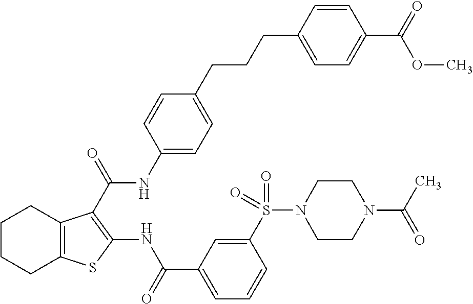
C1CCC2=C(C1)C(C(=O)NC1=CC=C(CCCC3=CC=C(C(OC)=O)C=C3)C=C1)=C(NC(C1=CC=CC(S(=O)(N3CCN(C(C)=O)CC3)=O)=C1)=O)S2
